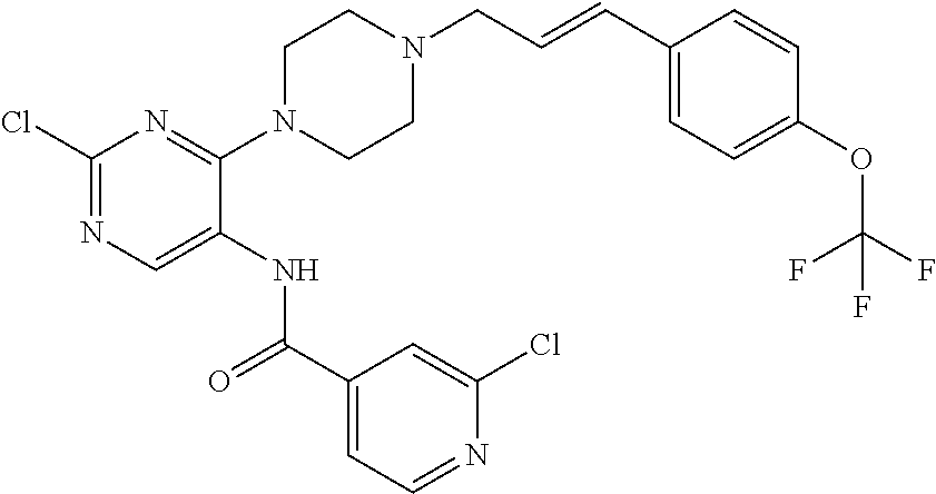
N1=C(N2CCN(CC=CC3=CC=C(OC(F)(F)F)C=C3)CC2)C(NC(C2=CC=NC(Cl)=C2)=O)=CN=C1Cl
